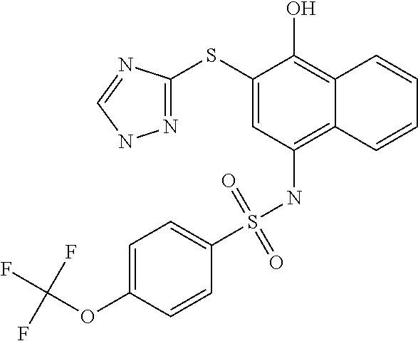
C1(SC2=NNC=N2)=CC(NS(C2=CC=C(OC(F)(F)F)C=C2)(=O)=O)=C2C(=C1O)C=CC=C2
